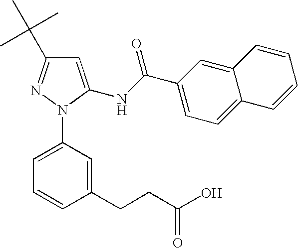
C1=C(NC(C2=CC=C3C(=C2)C=CC=C3)=O)N(C2=CC=CC(CCC(O)=O)=C2)N=C1C(C)(C)C
